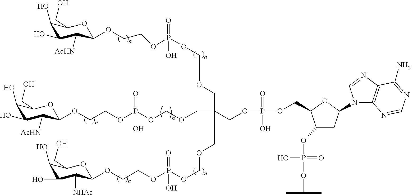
C1(O)C(O)C([AcHN])C(OCCOP(OCOCC(COP(=O)(O)OCC2C(OP(OC(C)C)(O)=O)CC(N3C4=C(N=C3)C([NH2])=NC=N4)O2)(COCOP(OCCOC2C([NHAc])C(O)C(O)C(CO)O2)(=O)O)COCOP(OCCOC2C([AcHN])C(O)C(O)C(CO)O2)(=O)O)(=O)O)OC1CO
